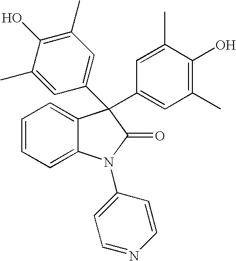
C1=CC=C2C(=C1)C(C1=CC(C)=C(O)C(C)=C1)(C1=CC(C)=C(O)C(C)=C1)C(=O)N2C1=CC=NC=C1
